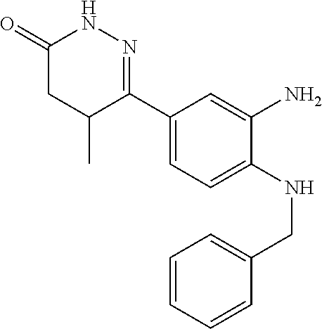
C1(C2=NNC(=O)CC2C)=CC=C(NCC2=CC=CC=C2)C(N)=C1
